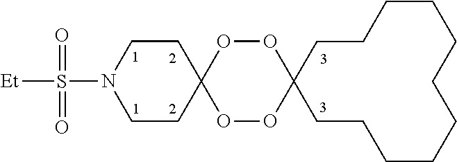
C1CC2(CCCCCCCCC1)OOC1(OO2)CCN(S([Et])(=O)=O)CC1
